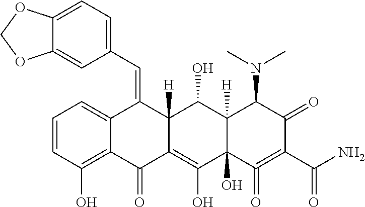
C1=CC(O)=C2C(=C1)C(=CC1=CC=C3C(=C1)OCO3)C1([H])C(=C(O)C3(O)C([H])(C1O)C(N(C)C)C(=O)C(C(N)=O)=C3=O)C2=O
